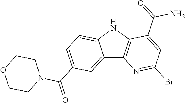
C12=CC(C(=O)N3CCOCC3)=CC=C1NC1=C2N=C(Br)C=C1C(N)=O
